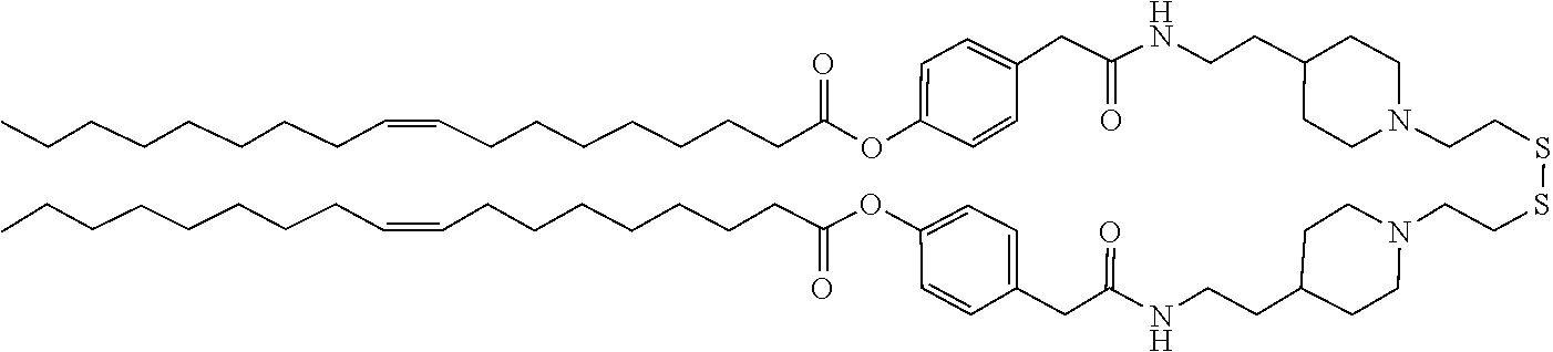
C1=C(CC(NCCC2CCN(CCSSCCN3CCC(CCNC(CC4=CC=C(OC(CCCCCCCC=CCCCCCCCC)=O)C=C4)=O)CC3)CC2)=O)C=CC(OC(CCCCCCCC=CCCCCCCCC)=O)=C1
